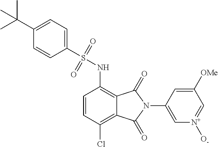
C1=CC(Cl)=C2C(=C1NS(=O)(=O)C1=CC=C(C(C)(C)C)C=C1)C(=O)N(C1=C[N+]([O-])=CC([OMe])=C1)C2=O
